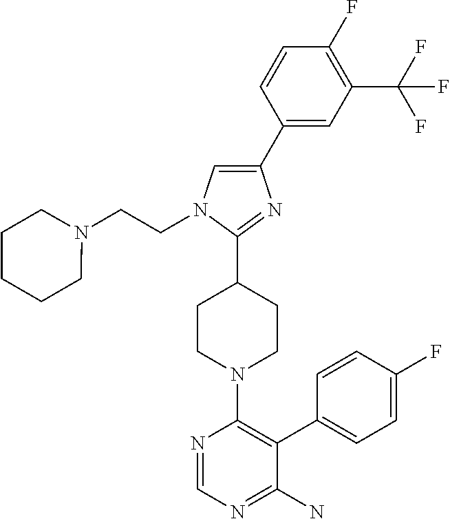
N1(CCN2C=C(C3=CC(C(F)(F)F)=C(F)C=C3)N=C2C2CCN(C3=C(C4=CC=C(F)C=C4)C(N)=NC=N3)CC2)CCCCC1
